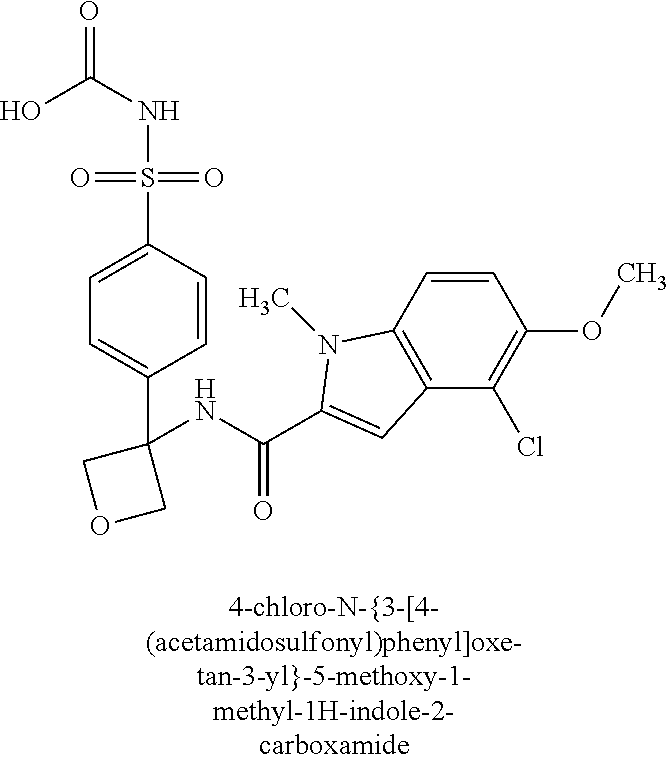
OC(NS(=O)(=O)C1=CC=C(C2(NC(=O)C3=CC4=C(C=CC(OC)=C4Cl)N3C)COC2)C=C1)=O
